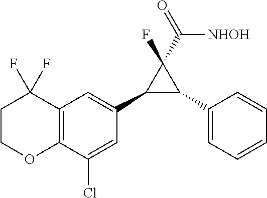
C12=C(C(Cl)=CC(C3C(C4=CC=CC=C4)C3(F)C(=O)[NHOH])=C1)OCCC2(F)F
